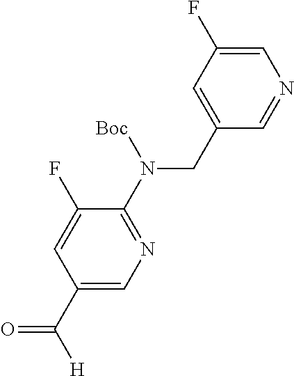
C1(CN(C2=NC=C(C([H])=O)C=C2F)[Boc])=CC(F)=CN=C1
